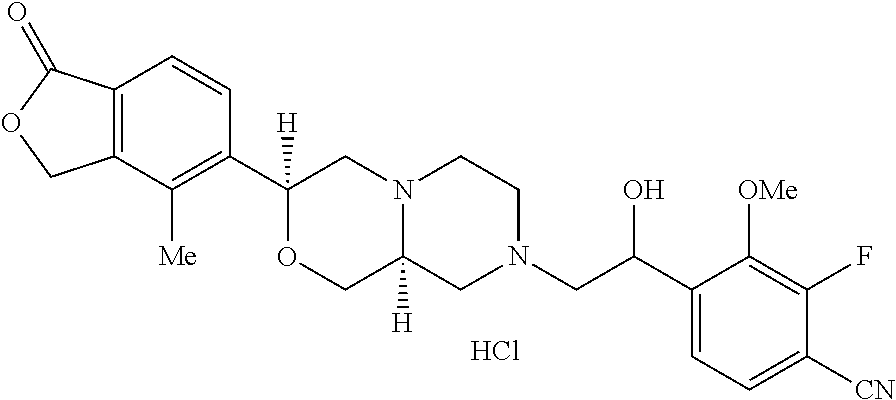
C12=C(C([Me])=C(C3([H])OCC4([H])N(C3)CCN(CC(C3=CC=C([CN])C(F)=C3[OMe])O)C4)C=C1)COC2=O.Cl
